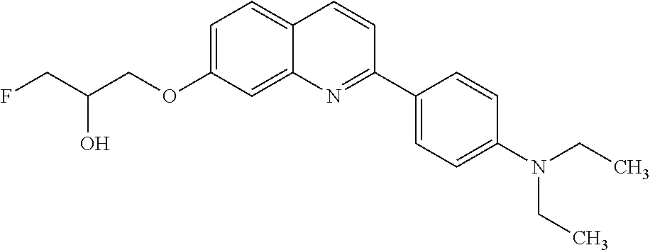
C1=C(OCC(CF)O)C=C2C(=C1)C=CC(C1=CC=C(N(CC)CC)C=C1)=N2
